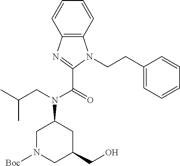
C12=C(C=CC=C1)N(CCC1=CC=CC=C1)C(C(=O)N(CC(C)C)C1CC(CO)CN([Boc])C1)=N2
